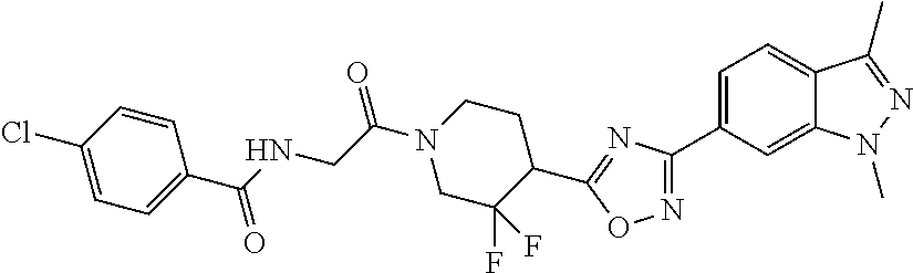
C12=CC(C3=NOC(C4CCN(C(=O)CNC(=O)C5=CC=C(Cl)C=C5)CC4(F)F)=N3)=CC=C1C(C)=NN2C
